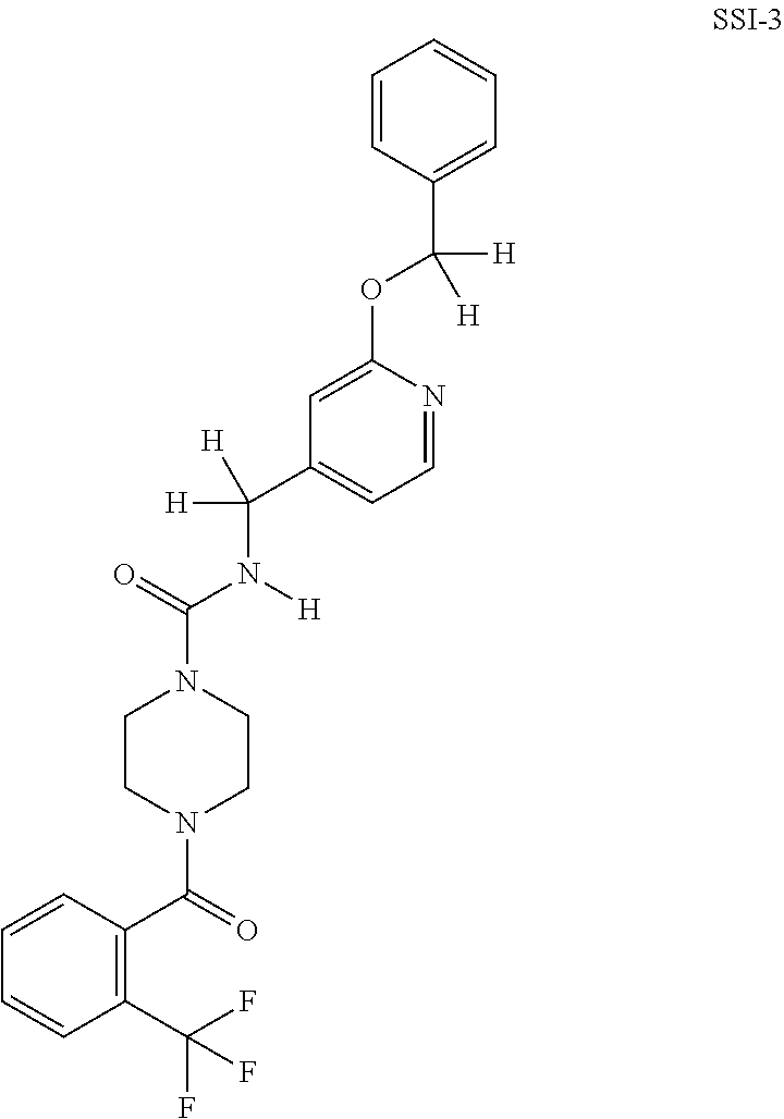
C1=CC(C(F)(F)F)=C(C(N2CCN(C(N(C(C3=CC=NC(OC(C4=CC=CC=C4)([H])[H])=C3)([H])[H])[H])=O)CC2)=O)C=C1
